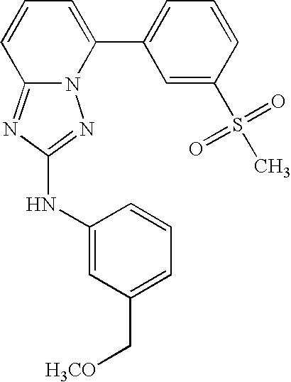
N12C(=NC(NC3=CC(C[H3CO])=CC=C3)=N1)C=CC=C2C1=CC=CC(S(C)(=O)=O)=C1
